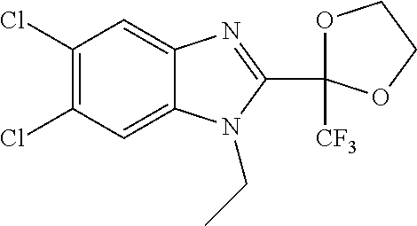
C1(Cl)=C(Cl)C=C2C(=C1)N=C(C1([CF3])OCCO1)N2CC
